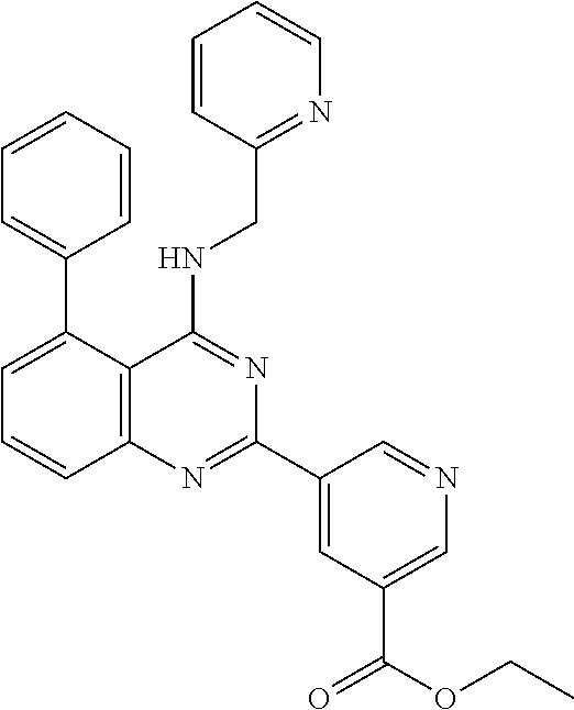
C1(C2=CC=CC3=C2C(NCC2=NC=CC=C2)=NC(C2=CC(C(=O)OCC)=CN=C2)=N3)=CC=CC=C1
